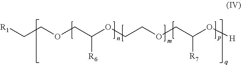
[R1]CCOCC([R6])OCCOCC([R7])O[H]
